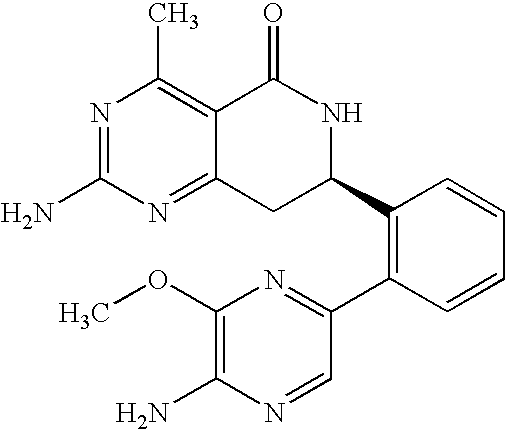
C12=NC(N)=NC(C)=C1C(=O)NC(C1=C(C3=NC(OC)=C(N)N=C3)C=CC=C1)C2
